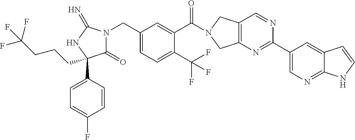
C(C1=CC=C(C(F)(F)F)C(C(=O)N2CC3=C(C2)N=C(C2=CN=C4C(=C2)C=CN4)N=C3)=C1)N1C(=O)C(C2=CC=C(F)C=C2)(CCCC(F)(F)F)NC1=N
